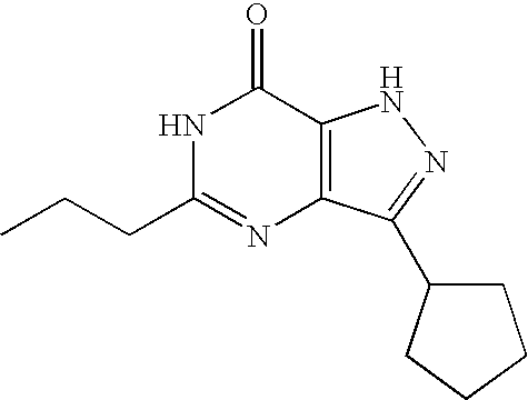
C(C1=NC2=C(C(=O)N1)NN=C2C1CCCC1)CC
